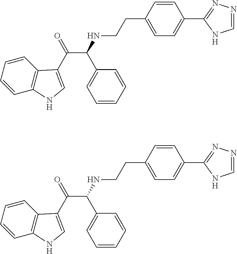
C1=CC2=C(C=C1)C(C(=O)C(C1=CC=CC=C1)NCCC1=CC=C(C3=NN=CN3)C=C1)=CN2.C1=CC2=C(C=C1)C(C(=O)C(C1=CC=CC=C1)NCCC1=CC=C(C3=NN=CN3)C=C1)=CN2
